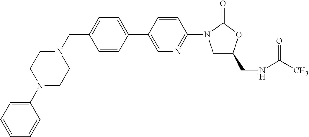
C(C1=CC=C(C2=CN=C(N3CC(CNC(C)=O)OC3=O)C=C2)C=C1)N1CCN(C2=CC=CC=C2)CC1
